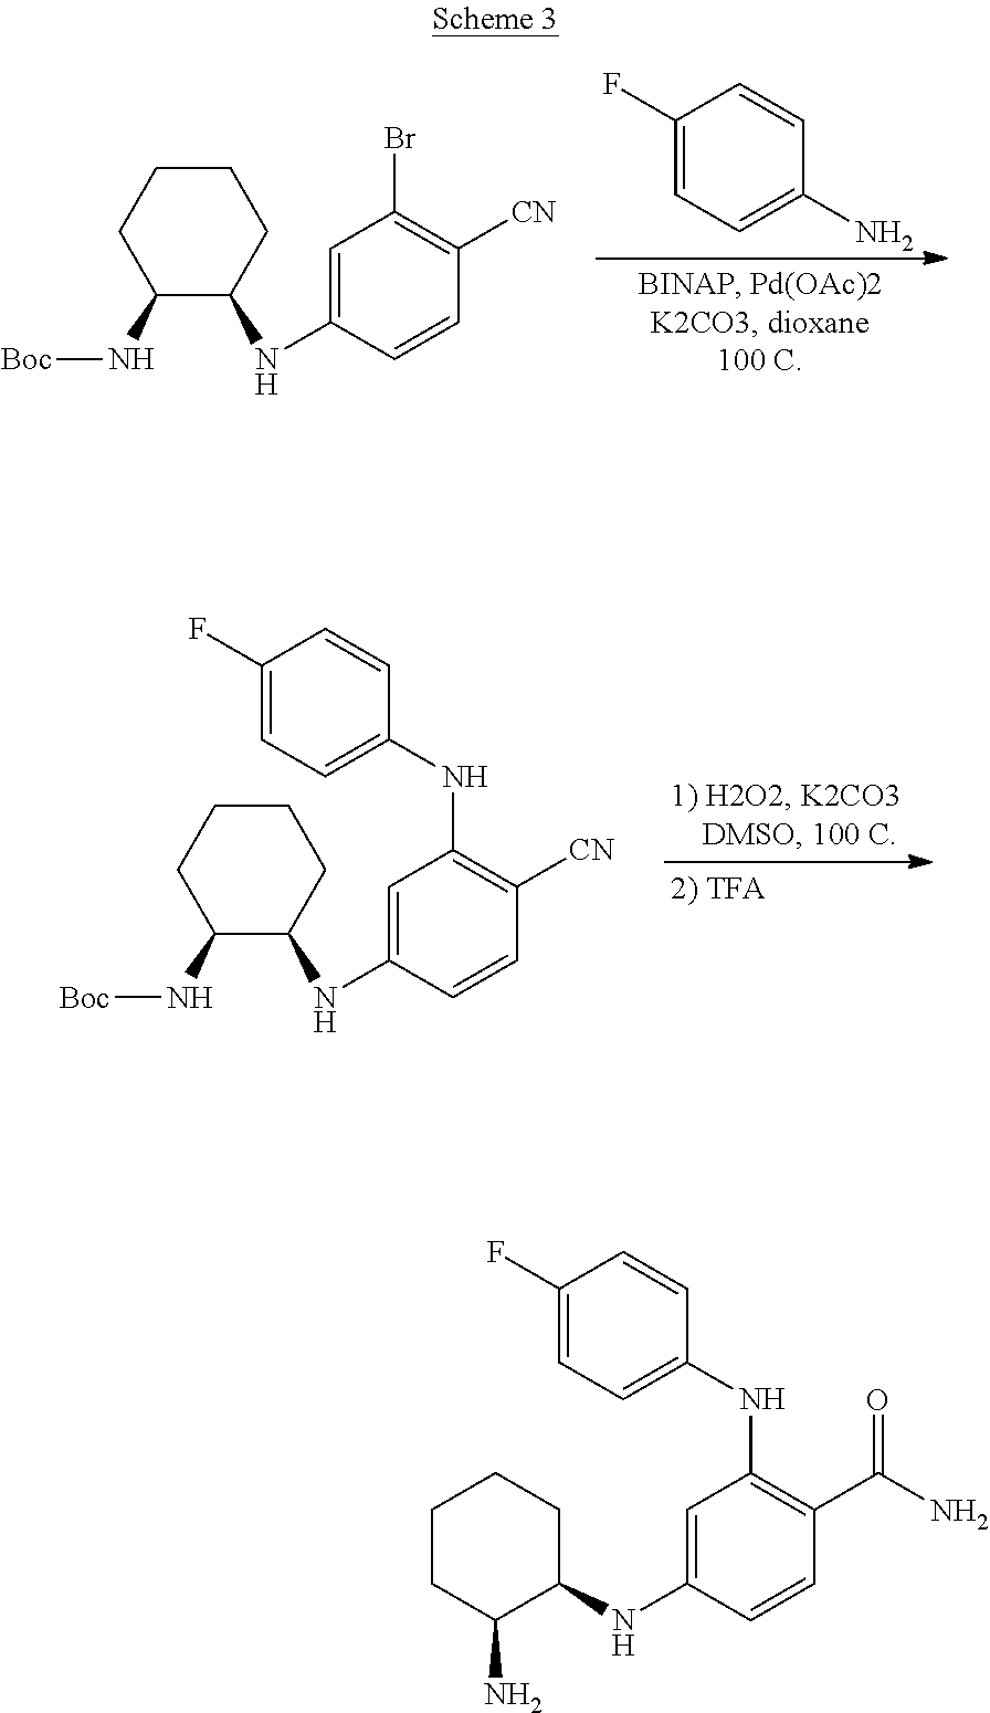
C1(F)=CC=C(N)C=C1.C1C(N[Boc])C(NC2=CC(Br)=C([CN])C=C2)CCC1.C1C(N[Boc])C(NC2=CC(NC3=CC=C(F)C=C3)=C([CN])C=C2)CCC1.C1(NC2C(N)CCCC2)=CC(NC2=CC=C(F)C=C2)=C(C(N)=O)C=C1
